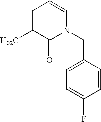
[H02C]C1=CC=CN(CC2=CC=C(F)C=C2)C1=O
